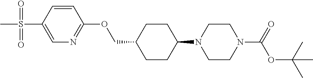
C1CC(N2CCN(C(OC(C)(C)C)=O)CC2)CCC1COC1=NC=C(S(=O)(=O)C)C=C1
